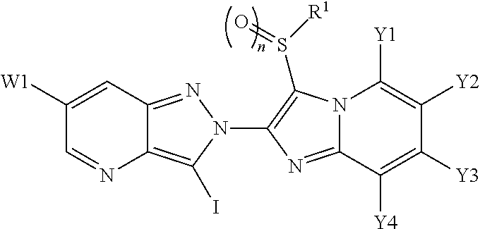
C1([W1])=CC2=NN(C3=C(S([R1])=O)N4C(=N3)C([Y4])=C([Y3])C([Y2])=C4[Y1])C(I)=C2N=C1
